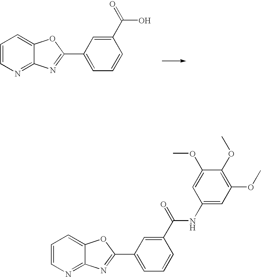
C1=CN=C2C(=C1)OC(C1=CC=CC(C(=O)O)=C1)=N2.C1=CN=C2C(=C1)OC(C1=CC=CC(C(NC3=CC(OC)=C(OC)C(OC)=C3)=O)=C1)=N2
